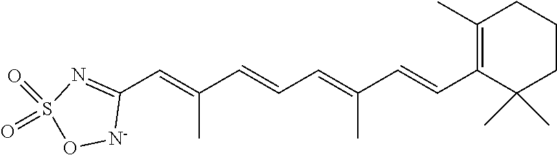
C1(C=C(C=CC=C(C=CC2=C(C)CCCC2(C)C)C)C)=NS(=O)(=O)O[N-]1
